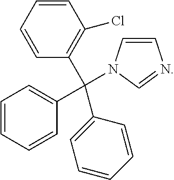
C1=CC=CC(C(C2=CC=CC=C2)(C2=CC=CC=C2)N2C=CN=C2)=C1Cl
